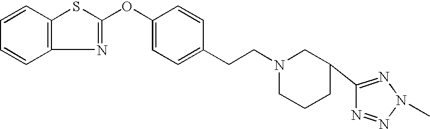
C12=C(C=CC=C1)SC(OC1=CC=C(CCN3CC(C4=NN(C)N=N4)CCC3)C=C1)=N2
